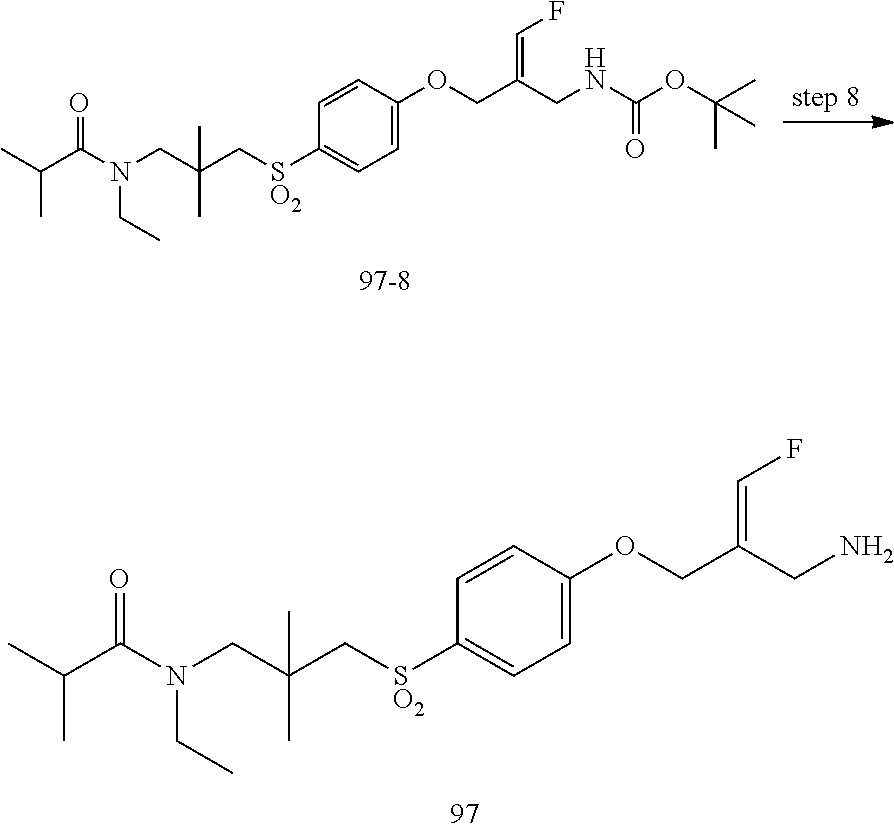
C(C[SO2]C1=CC=C(OCC(CN)=CF)C=C1)(C)(C)CN(C(C(C)C)=O)CC.C(C[SO2]C1=CC=C(OCC(CNC(OC(C)(C)C)=O)=CF)C=C1)(C)(C)CN(C(C(C)C)=O)CC
